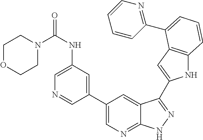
C1(C2=CN=C3C(=C2)C(C2=CC4=C(N2)C=CC=C4C2=NC=CC=C2)=NN3)=CC(NC(N2CCOCC2)=O)=CN=C1
